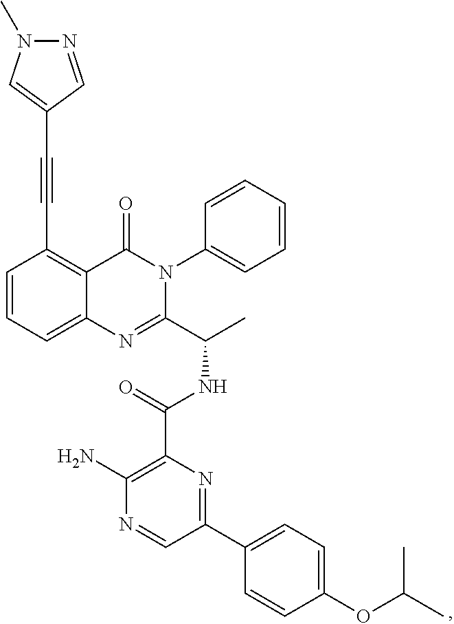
C1=CC=C2C(=C1C#CC1=CN(C)N=C1)C(=O)N(C1=CC=CC=C1)C(C(C)NC(=O)C1=C(N)N=CC(C3=CC=C(OC(C)C)C=C3)=N1)=N2
